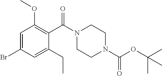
C1=C(Br)C=C(CC)C(C(N2CCN(C(OC(C)(C)C)=O)CC2)=O)=C1OC
